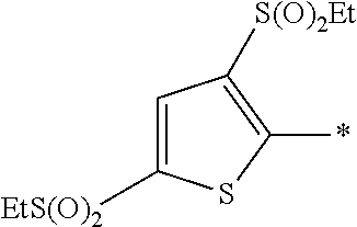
C1([EtS(O)2])=CC([S(O)2Et])=C(*)S1
